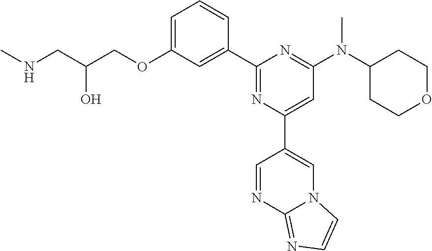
C1=C(OCC(CNC)O)C=C(C2=NC(C3=CN4C(=NC=C4)N=C3)=CC(N(C3CCOCC3)C)=N2)C=C1
